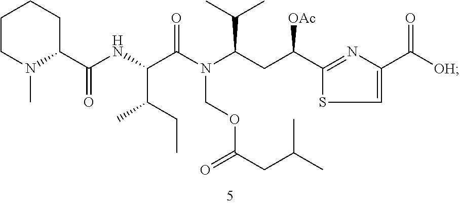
C1CN(C)C(C(NC(C(CC)C)C(N(COC(CC(C)C)=O)C(CC(C2=NC(C([OH])=O)=CS2)[OAc])C(C)C)=O)=O)CC1
